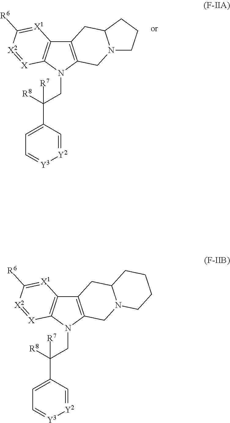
C12=C(N(CC([R8])([R7])C3=CC=[Y3][Y2]=C3)C3=C1[X1]=C([R6])[X2]=[X]3)CN1C(C2)CCCC1.C12=C(N(CC([R8])([R7])C3=CC=[Y3][Y2]=C3)C3=C1[X1]=C([R6])[X2]=[X]3)CN1C(C2)CCC1
